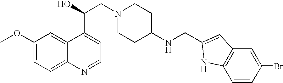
C1(OC)=CC=C2C(=C1)C(C(CN1CCC(NCC3=CC4=C(C=CC(Br)=C4)N3)CC1)O)=CC=N2
